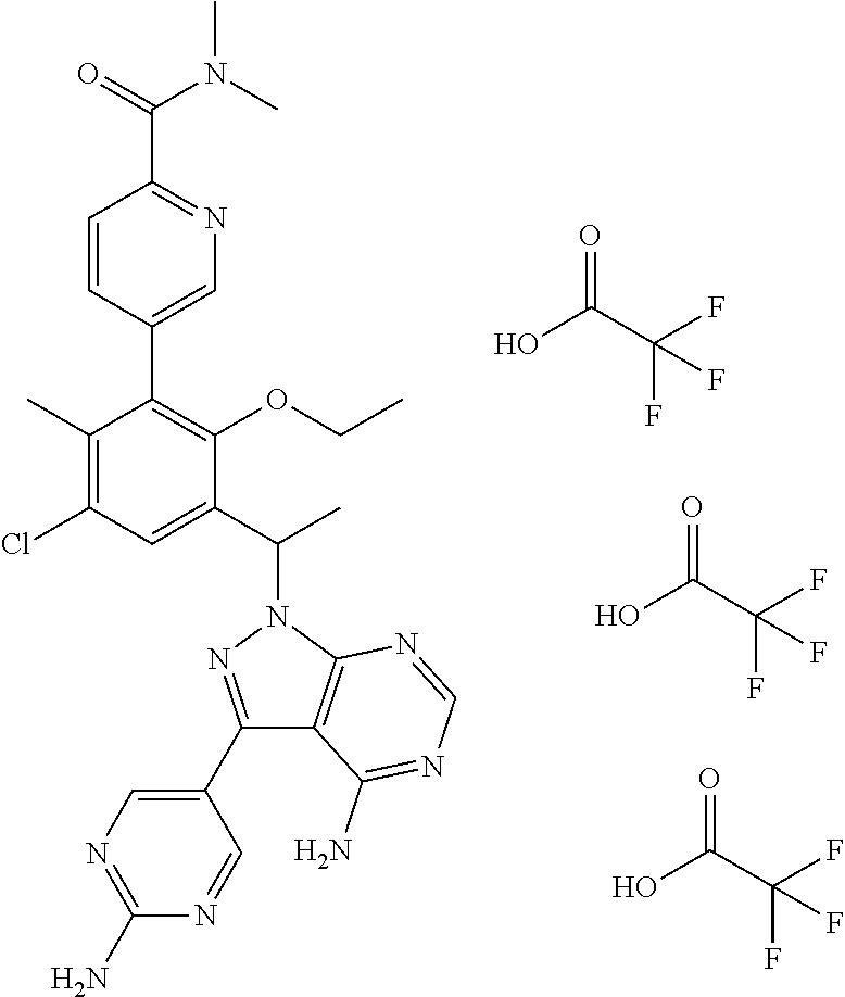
C1=CC(C2=C(OCC)C(C(C)N3N=C(C4=CN=C(N)N=C4)C4=C3N=CN=C4N)=CC(Cl)=C2C)=CN=C1C(=O)N(C)C.OC(C(F)(F)F)=O.OC(C(F)(F)F)=O.OC(C(F)(F)F)=O
